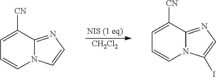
[CH2Cl2].C1=C([CN])C2=NC=CN2C=C1.C1=C([CN])C2=NC=C(I)N2C=C1
